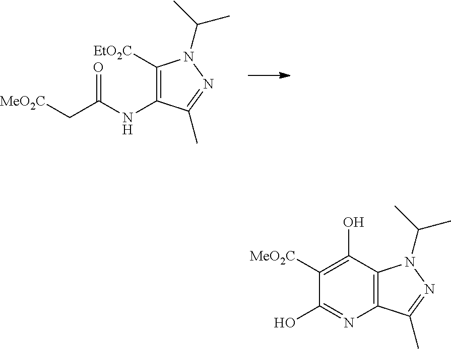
C1([EtO2C])=C(NC(C[MeO2C])=O)C(C)=NN1C(C)C.C12=C(C(C)=NN1C(C)C)N=C(O)C([MeO2C])=C2O
